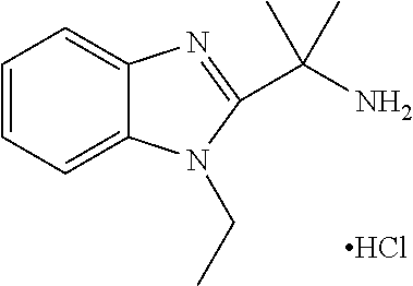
C1=CC=C2C(=C1)N=C(C(N)(C)C)N2CC.Cl
